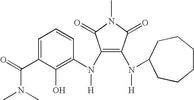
C1=C(C(=O)N(C)C)C(O)=C(N(C2=C(N([H])C3CCCCCC3)C(=O)N(C)C2=O)[H])C=C1
